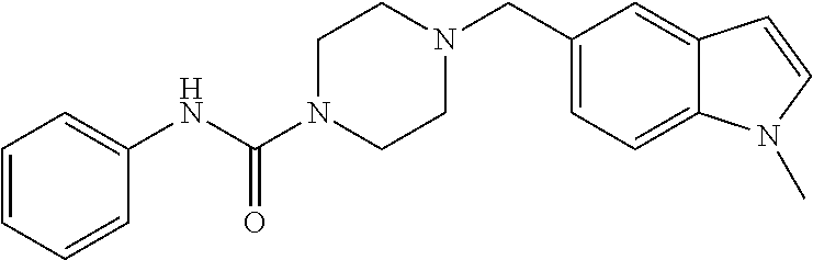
C1=CC=CC(NC(N2CCN(CC3=CC=C4C(=C3)C=CN4C)CC2)=O)=C1
